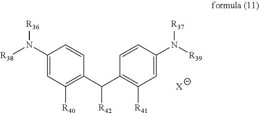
C1(N([R38])[R36])=CC([R40])=C(C(C2=C([R41])C=C(N([R39])[R37])C=C2)[R42])C=C1.[X]
